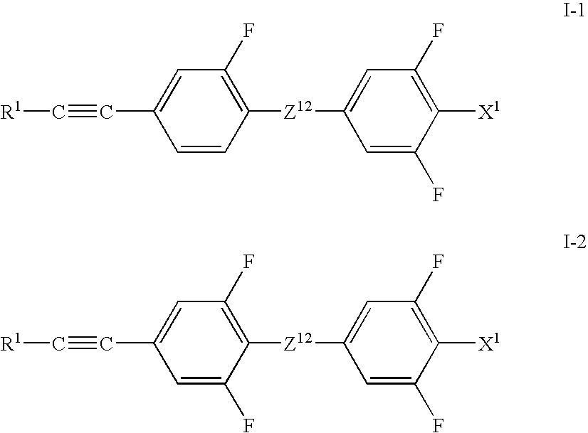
C1=CC([Z12]C2=CC(F)=C([X1])C(F)=C2)=C(F)C=C1C#C[R1].C1=C(F)C([Z12]C2=CC(F)=C([X1])C(F)=C2)=C(F)C=C1C#C[R1]
